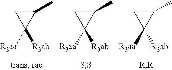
C1(C)CC1([R3ab])[R3aa].C1(C)CC1([R3ab])[R3aa].C1(C)CC1([R3ab])[R3aa]
